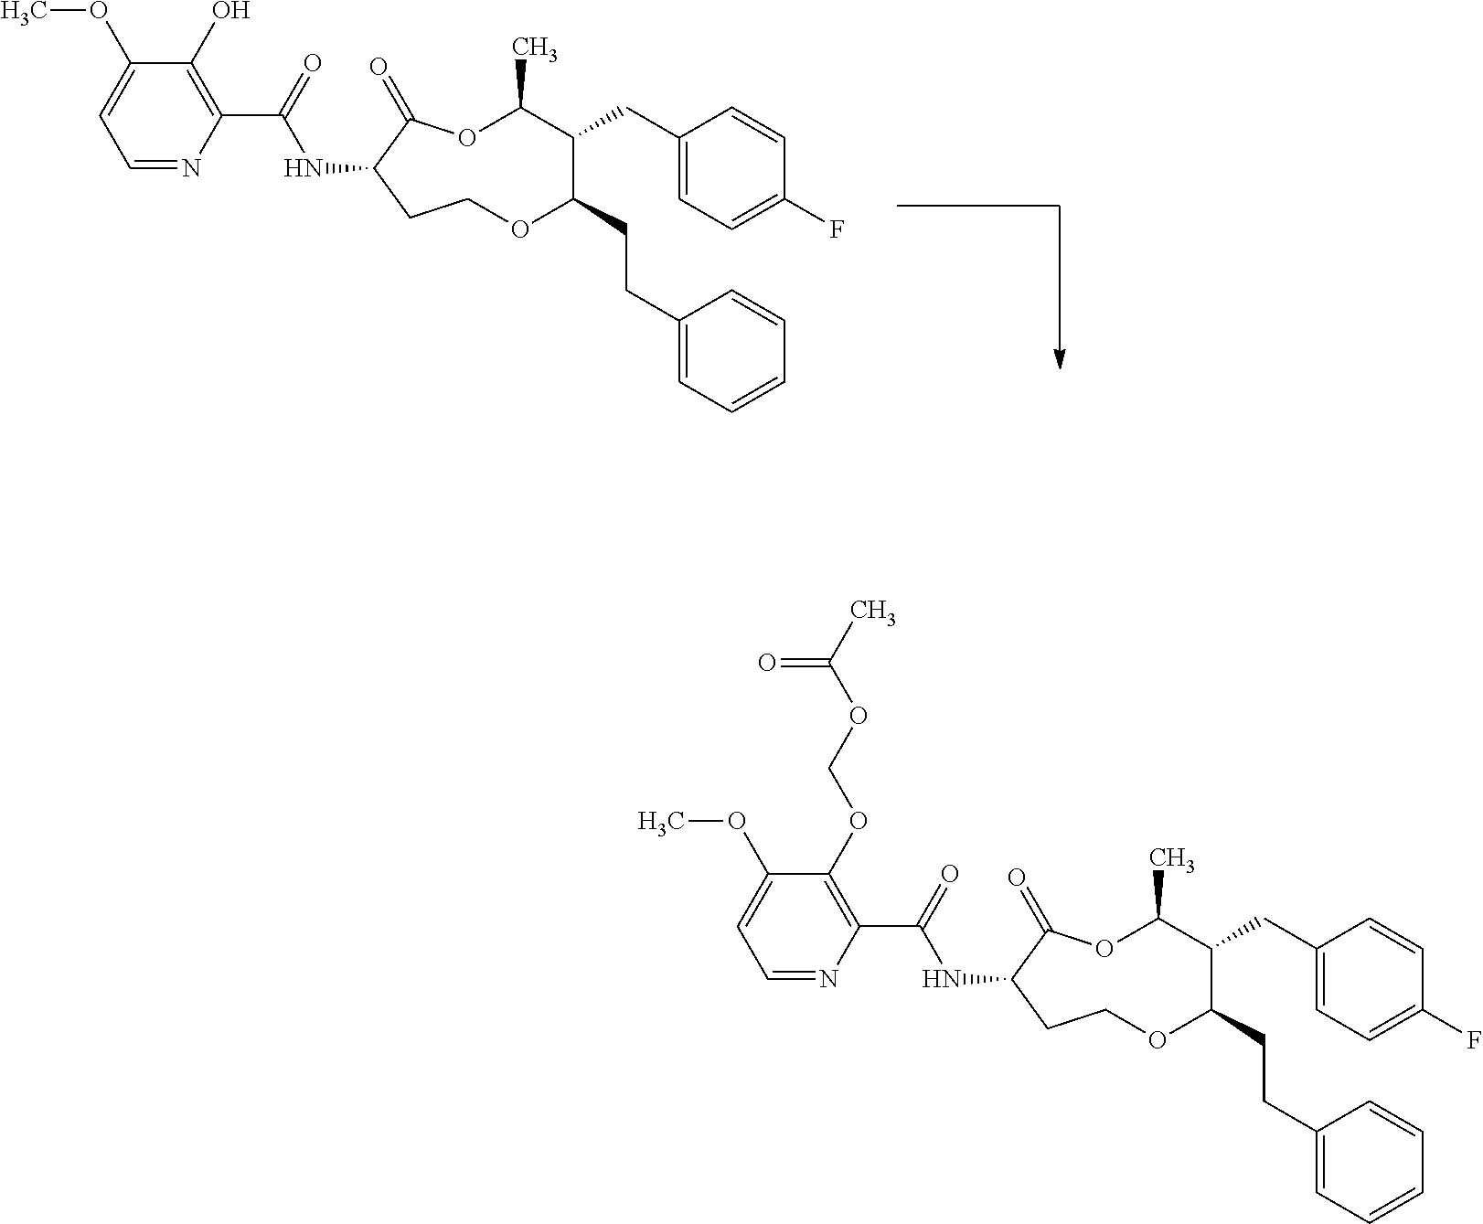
O1C(CCC2=CC=CC=C2)C(CC2=CC=C(F)C=C2)C(C)OC(=O)C(NC(C2=C(O)C(OC)=CC=N2)=O)CC1.O1C(CCC2=CC=CC=C2)C(CC2=CC=C(F)C=C2)C(C)OC(=O)C(NC(C2=C(OCOC(=O)C)C(OC)=CC=N2)=O)CC1
